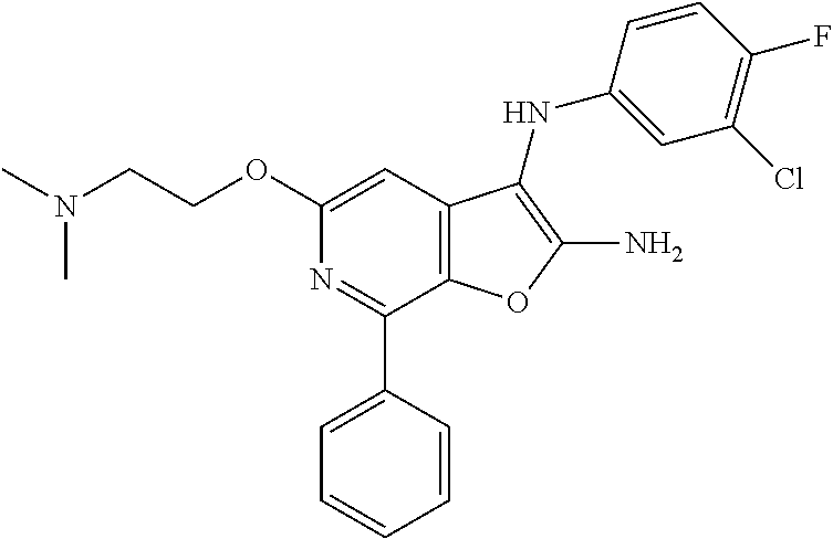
C1(C2=CC=CC=C2)=NC(OCCN(C)C)=CC2=C1OC(N)=C2NC1=CC(Cl)=C(F)C=C1
